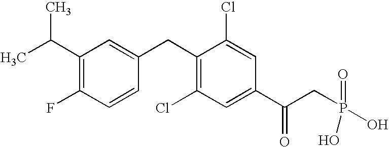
C1(C(C)C)=C(F)C=CC(CC2=C(Cl)C=C(C(CP(O)(=O)O)=O)C=C2Cl)=C1
